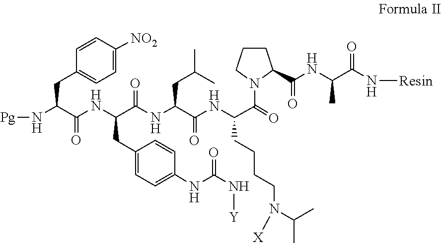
N([Resin])C(C(NC(C1CCCN1C(C(NC(C(NC(C(NC(C(N[Pg])CC1=CC=C([NO2])C=C1)=O)CC1=CC=C(NC(N[Y])=O)C=C1)=O)CC(C)C)=O)CCCCN([X])C(C)C)=O)=O)C)=O
